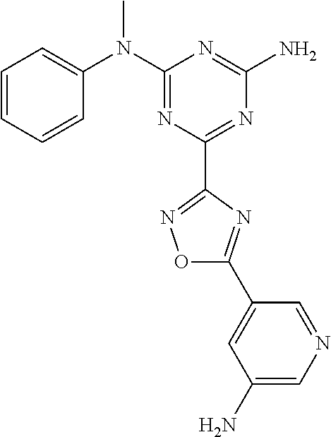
C1=CC=CC(N(C2=NC(C3=NOC(C4=CC(N)=CN=C4)=N3)=NC(N)=N2)C)=C1
